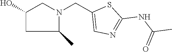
OC1CN(CC2=CN=C(NC(C)=O)S2)C(C)C1
